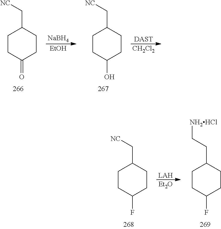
[NaBH4].[EtOH].[DAST].[CH2Cl2].C1CC(=O)CCC1C[NC].C1CC(O)CCC1C[NC].C1CC(F)CCC1C[NC].[LAH].[Et2O].C1CC(F)CCC1CC[NH2HCl]
